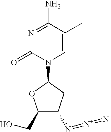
C1(CO)C(N=[N+]=[N-])CC(N2C=C(C)C(N)=NC2=O)O1
